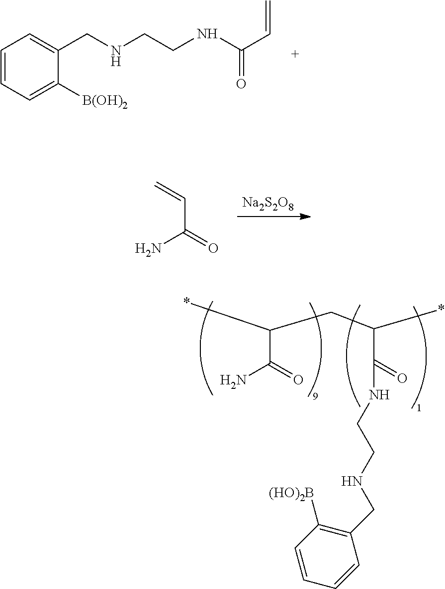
C1=CC=C([B(OH)2])C(CNCCNC(=O)C=C)=C1.[Na2S2O8].C=CC(=O)N.C(C(=O)N)(*)CC(*)C(=O)NCCNCC1=C([(HO)2B])C=CC=C1
